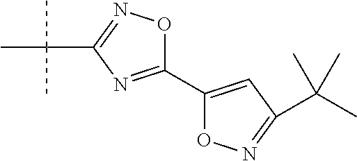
C1(C2=CC(C(C)(C)C)=NO2)=NC(C(C)(C)C)=NO1
